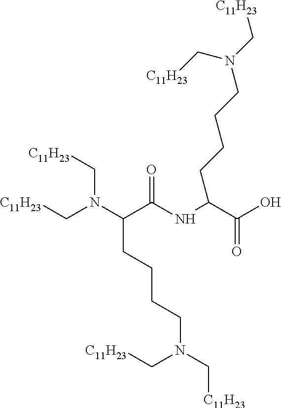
[C11H23]CN(C[C11H23])CCCCC(N(C[C11H23])C[C11H23])C(NC(C(O)=O)CCCCN(C[C11H23])C[C11H23])=O
